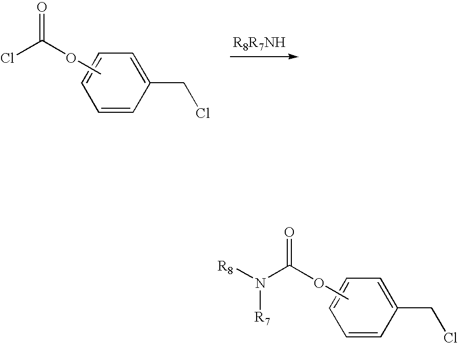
C1=CC(CCl)=CC=C1.COC(Cl)=O.C1=CC(CCl)=CC=C1.COC(N([R7])[R8])=O
